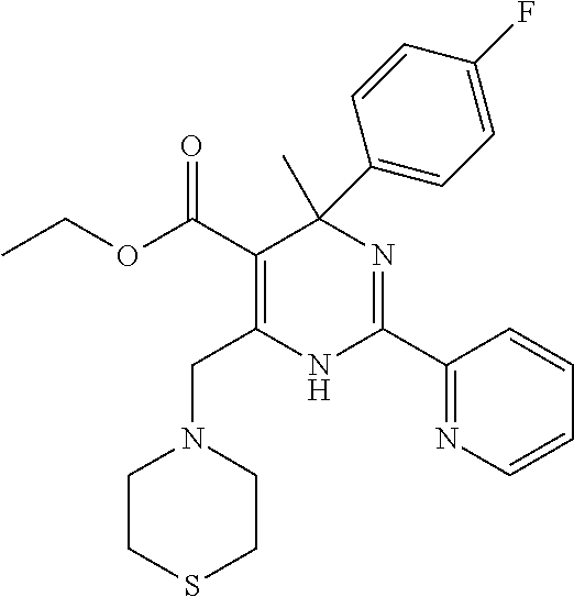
C(=O)(OCC)C1=C(CN2CCSCC2)NC(C2=NC=CC=C2)=NC1(C)C1=CC=C(F)C=C1
